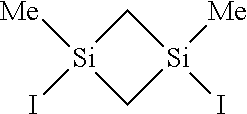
C1[Si]([Me])(I)C[Si]1([Me])I
